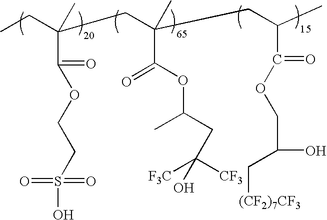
CCC(CC(CC(C)C(OCC(C[(CF2)7CF3])O)=O)(C)C(OC(CC([CF3])([F3C])O)C)=O)(C(OCCS(O)(=O)=O)=O)C
